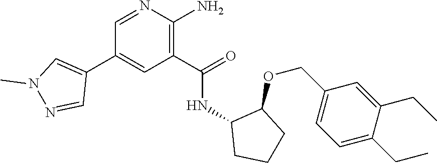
N1=CC(C2=CN(C)N=C2)=CC(C(=O)NC2CCCC2OCC2=CC=C(CC)C(CC)=C2)=C1N
